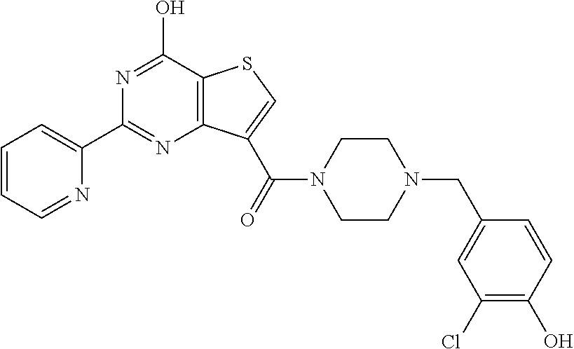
C1=CC=NC(C2=NC3=C(C(O)=N2)SC=C3C(N2CCN(CC3=CC(Cl)=C(O)C=C3)CC2)=O)=C1
